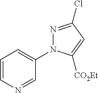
C1=CN=CC(N2N=C(Cl)C=C2[CO2Et])=C1
